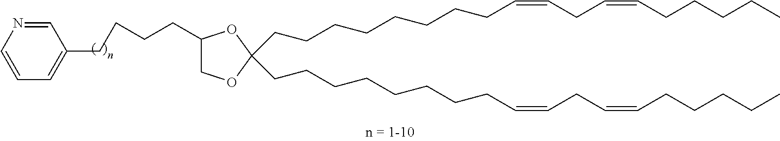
C(CCCCCCCC=CCC=CCCCCC)C1(CCCCCCCCC=CCC=CCCCCC)OCC(CCCCC2=CC=CN=C2)O1
